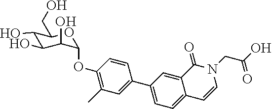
C1(O)C(O)C(O)C(OC2=C(C)C=C(C3=CC=C4C(=C3)C(=O)N(CC(=O)O)C=C4)C=C2)OC1CO
